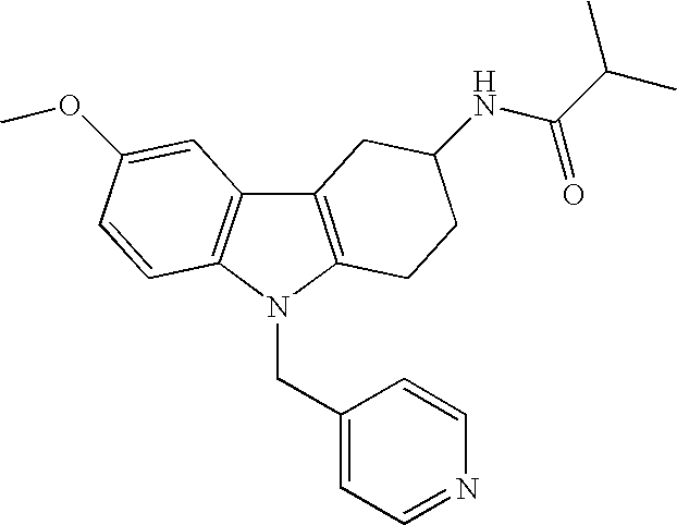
C12=C(N(CC3=CC=NC=C3)C3=C1C=C(OC)C=C3)CCC(NC(C(C)C)=O)C2
